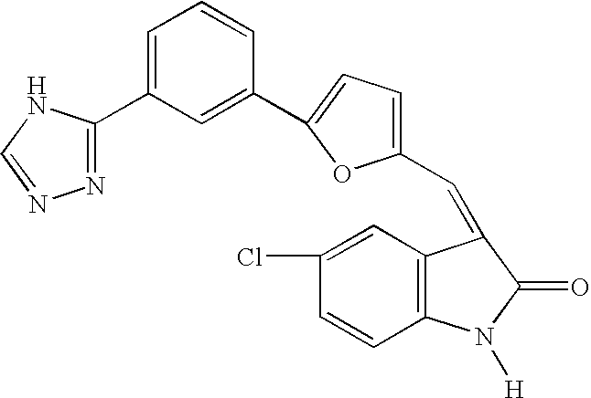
N1=C(C2=CC=CC(C3=CC=C(C=C4C5=C(N([H])C4=O)C=CC(Cl)=C5)O3)=C2)NC=N1
